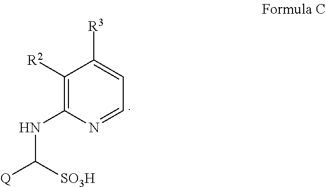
C1([R2])=C(NC([Q])[SO3H])N=CC=C1[R3]
